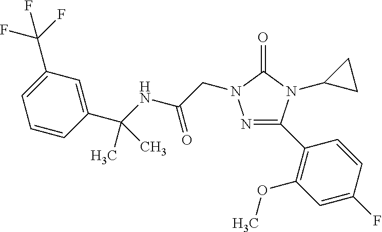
N1=C(C2=C(OC)C=C(F)C=C2)N(C2CC2)C(=O)N1CC(=O)NC(C)(C1=CC(C(F)(F)F)=CC=C1)C
